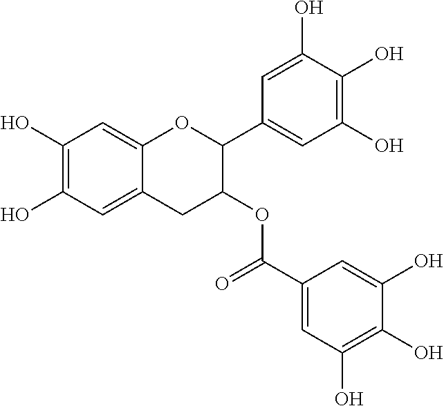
C1(O)=C(O)C=C2C(=C1)OC(C1=CC(O)=C(O)C(O)=C1)C(OC(C1=CC(O)=C(O)C(O)=C1)=O)C2
